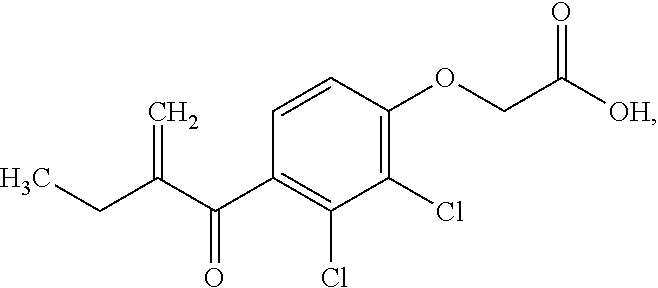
C1=CC(OCC([OH])=O)=C(Cl)C(Cl)=C1C(C(CC)=C)=O
